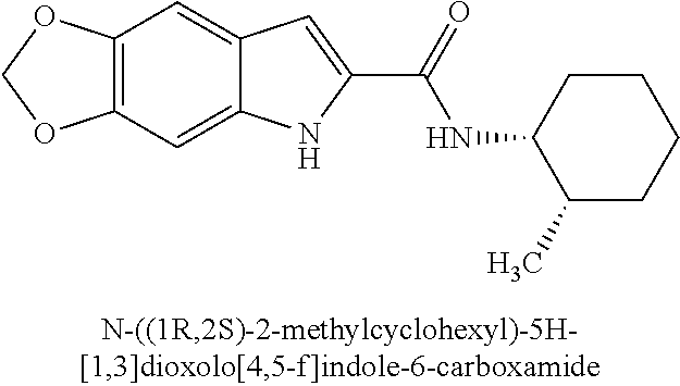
C12=CC3=C(C=C1C=C(C(=O)NC1C(C)CCCC1)N2)OCO3
